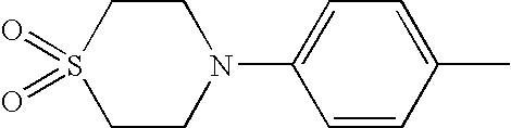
C1=CC(C)=CC=C1N1CCS(=O)(=O)CC1
